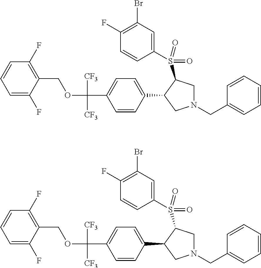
O(C(C1=CC=C(C2CN(CC3=CC=CC=C3)CC2S(=O)(=O)C2=CC(Br)=C(F)C=C2)C=C1)([CF3])[CF3])CC1=C(F)C=CC=C1F.O(C(C1=CC=C(C2CN(CC3=CC=CC=C3)CC2S(=O)(=O)C2=CC(Br)=C(F)C=C2)C=C1)([CF3])[CF3])CC1=C(F)C=CC=C1F
